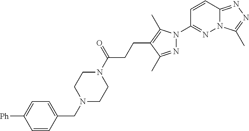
N12C(=NN=C1C)C=CC(N1N=C(C)C(CCC(N3CCN(CC4=CC=C([Ph])C=C4)CC3)=O)=C1C)=N2
